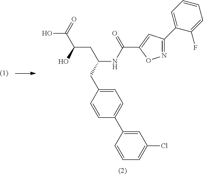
OC(C(CC(NC(=O)C1=CC(C2=CC=CC=C2F)=NO1)CC1=CC=C(C2=CC(Cl)=CC=C2)C=C1)O)=O
